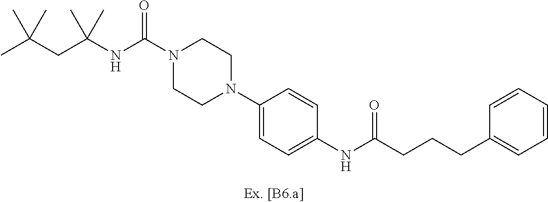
C(CC(NC(N1CCN(C2=CC=C(NC(CCCC3=CC=CC=C3)=O)C=C2)CC1)=O)(C)C)(C)(C)C
